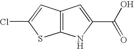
C1=C(Cl)SC2=C1C=C(C(O)=O)N2
